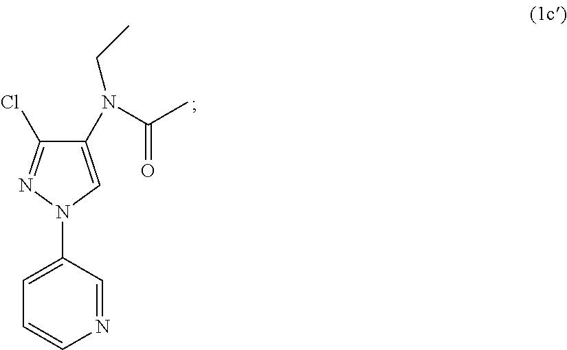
C1(N2N=C(Cl)C(N(C(C)=O)CC)=C2)=CC=CN=C1
